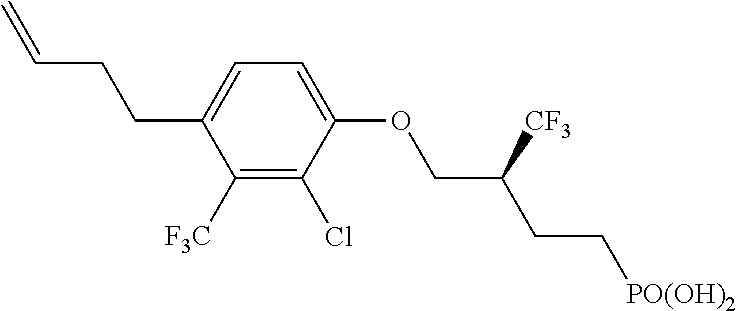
C1([F3C])=C(Cl)C(OCC([CF3])CC[PO(OH)2])=CC=C1CCC=C
